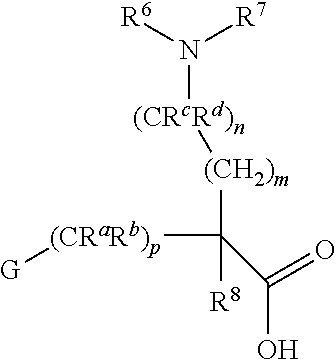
N([R6])([R7])[(CRcRd)n][(CH2)m]C([(CRaRb)p][G])([R8])C(O)=O
